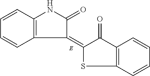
C1=CC2=C(C=C1)C(=C1C(=O)C3=C(S1)C=CC=C3)C(=O)N2
